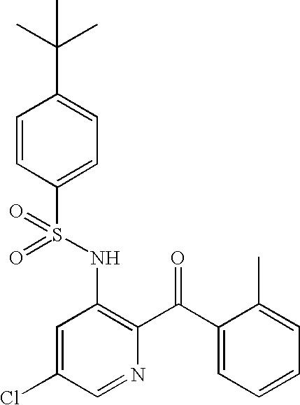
O=S(NC1=C(C(C2=CC=CC=C2C)=O)N=CC(Cl)=C1)(=O)C1=CC=C(C(C)(C)C)C=C1
